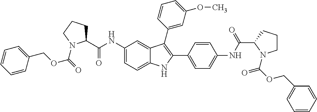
C1(NC(C2CCCN2C(=O)OCC2=CC=CC=C2)=O)=CC=C2C(=C1)C(C1=CC(OC)=CC=C1)=C(C1=CC=C(NC(C3N(C(OCC4=CC=CC=C4)=O)CCC3)=O)C=C1)N2
